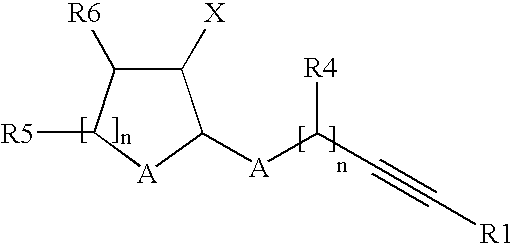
C1([X])C([R6])C([R5])[A]C1[A]C(C#C[R1])[R4]
